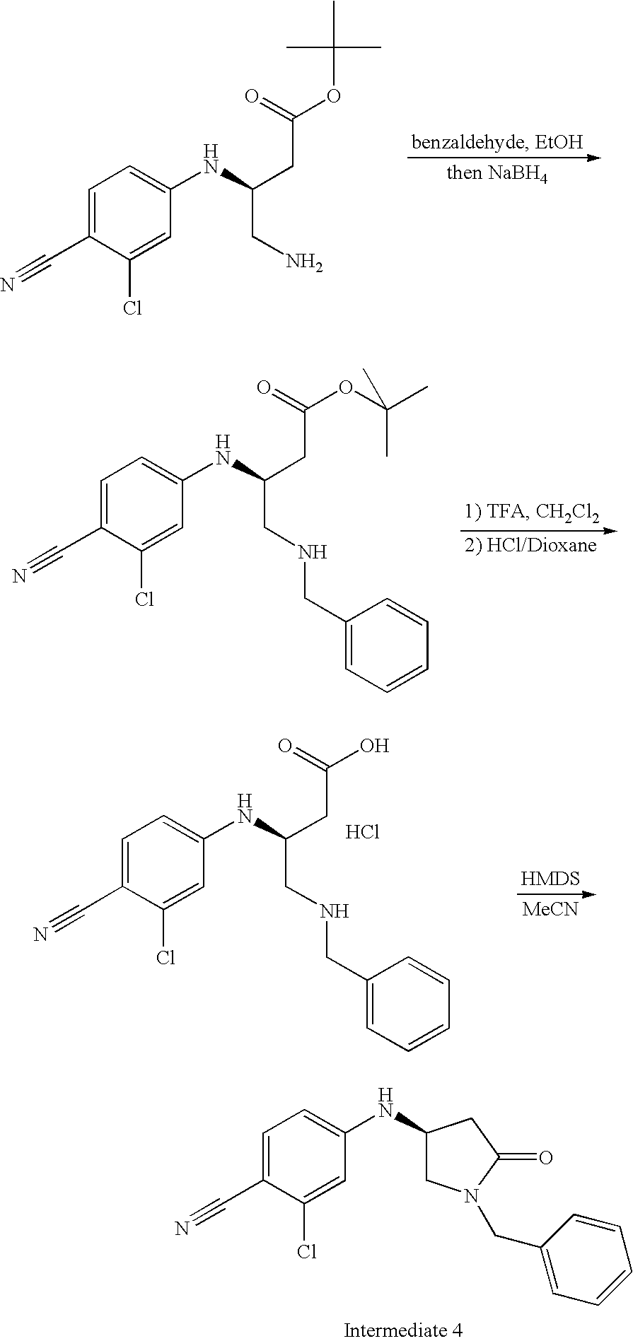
C1=C(C#N)C(Cl)=CC(NC2CN(CC3=CC=CC=C3)C(=O)C2)=C1.C1=C(C#N)C(Cl)=CC(NC(CC(OC(C)(C)C)=O)CN)=C1.C1=C(C#N)C(Cl)=CC(NC(CC(OC(C)(C)C)=O)CNCC2=CC=CC=C2)=C1.C1=C(C#N)C(Cl)=CC(NC(CC(O)=O)CNCC2=CC=CC=C2)=C1.Cl.[MeCN]
